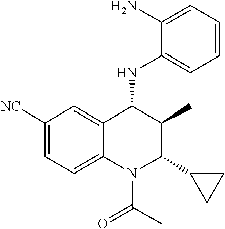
C1([NC])=CC=C2C(=C1)C(NC1=CC=CC=C1N)C(C)C(C1CC1)N2C(=O)C
